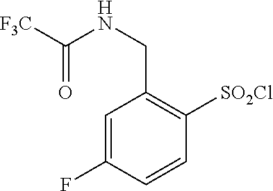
C1=C(F)C=CC([SO2Cl])=C1CNC(=O)[F3C]
